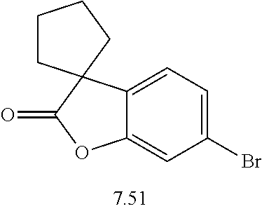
C12=CC=C(Br)C=C1OC(=O)C21CCCC1
